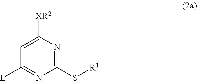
C1=C([XR2])N=C(S[R1])N=C1[L]
